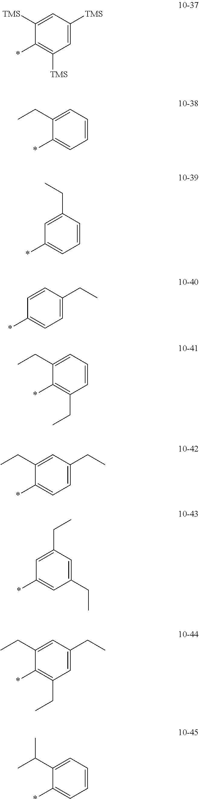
C1=C([TMS])C(*)=C([TMS])C=C1[TMS].C1=C(CC)C(*)=CC=C1.C1(CC)=CC(*)=CC=C1.C1=CC(*)=CC=C1CC.C1=C(CC)C(*)=C(CC)C=C1.C1=C(CC)C(*)=CC=C1CC.C1(CC)=CC(*)=CC(CC)=C1.C1=C(CC)C(*)=C(CC)C=C1CC.C1=C(C(C)C)C(*)=CC=C1
